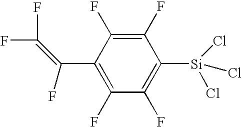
C1(F)=C(F)C(C(=C(F)F)F)=C(F)C(F)=C1[Si](Cl)(Cl)Cl
